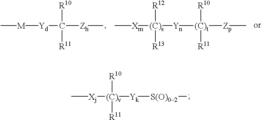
C[Xj][(C)v]([R11])([R10])[Yk][S(O)02]C.C[M][Yd]C([R11])([R10])[Zh]C.C[Xm][(C)s]([R13])([R12])[Yn][(C)t]([R10])([R11])[Zp]C
